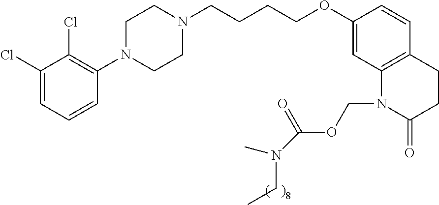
C1=C(Cl)C(Cl)=C(N2CCN(CCCCOC3=CC4=C(C=C3)CCC(=O)N4COC(=O)N(C)CC)CC2)C=C1
